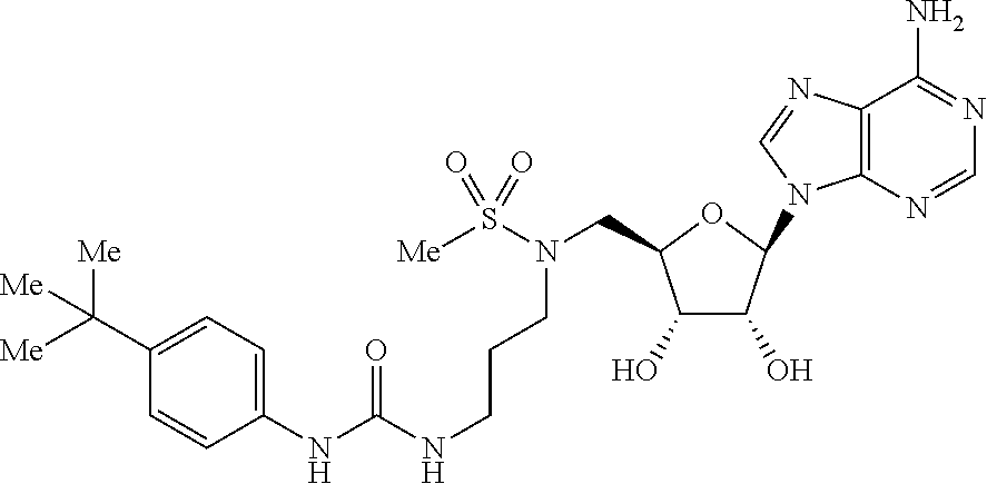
C12=C(N=CN=C1N)N(C1OC(CN(CCCNC(NC3=CC=C(C([Me])([Me])[Me])C=C3)=O)S([Me])(=O)=O)C(O)C1O)C=N2
